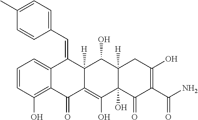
C1=CC(O)=C2C(=C1)C(=CC1=CC=C(C)C=C1)C1([H])C(=C(O)C3(O)C([H])(C1O)CC(O)=C(C(N)=O)C3=O)C2=O
